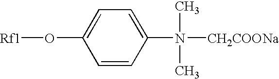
[Rf1]OC1=CC=C(N(C)([CH2COONa])C)C=C1
